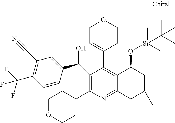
C1(C(O)C2=CC(C#N)=C(C(F)(F)F)C=C2)=C(C2CCOCC2)N=C2C(=C1C1=CCOCC1)C(O[Si](C(C)(C)C)(C)C)CC(C)(C)C2
